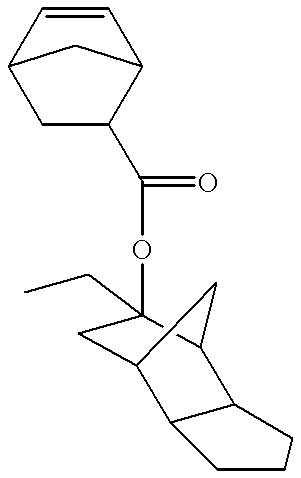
C1C(C(OC2(CC)CC3C4C(C2C3)CCC4)=O)C2C=CC1C2
